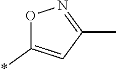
O1C(*)=CC(C)=N1
